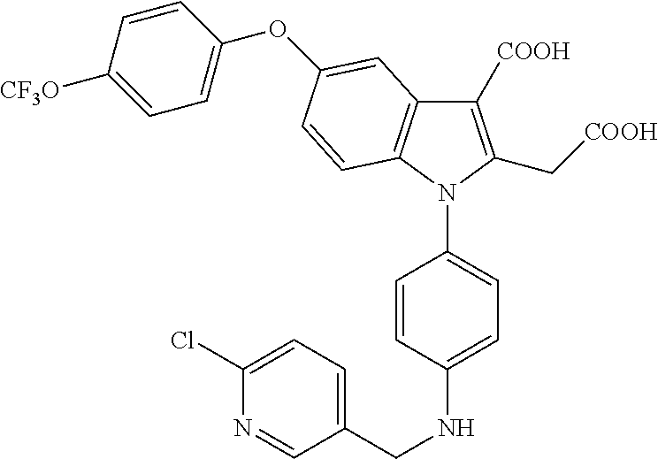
C1([COOH])=C(C[COOH])N(C2=CC=C(NCC3=CC=C(Cl)N=C3)C=C2)C2=C1C=C(OC1=CC=C([CF3O])C=C1)C=C2
